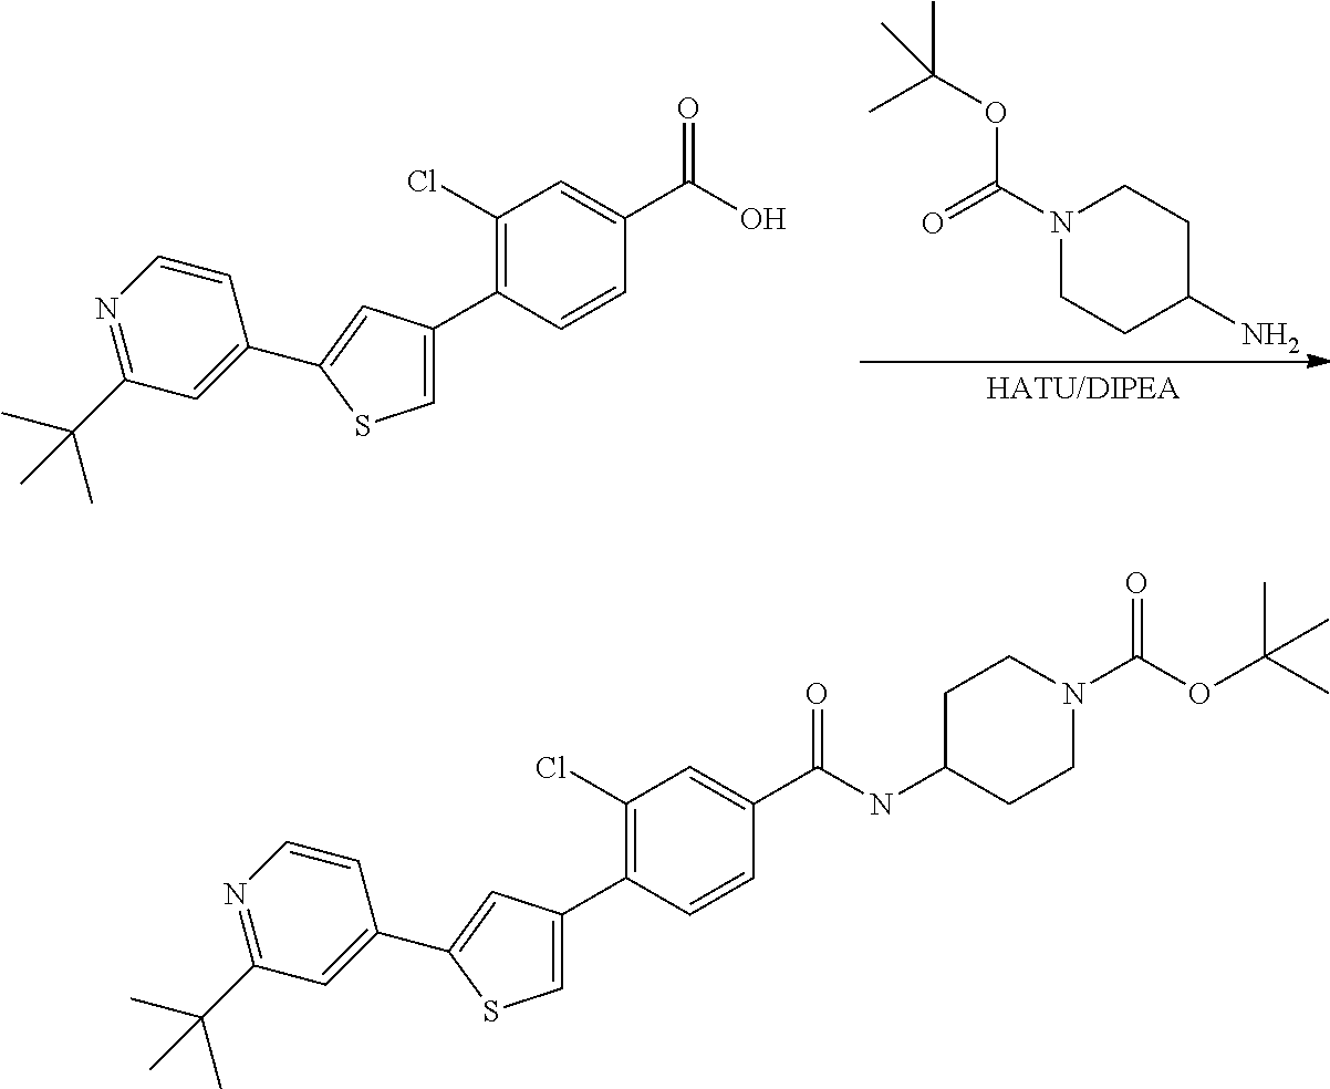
C1N(C(=O)OC(C)(C)C)CCC(N)C1.C1(C2=CSC(C3=CC(C(C)(C)C)=NC=C3)=C2)=C(Cl)C=C(C(=O)O)C=C1.C1(C2=CSC(C3=CC(C(C)(C)C)=NC=C3)=C2)=C(Cl)C=C(C(=O)NC2CCN(C(=O)OC(C)(C)C)CC2)C=C1
